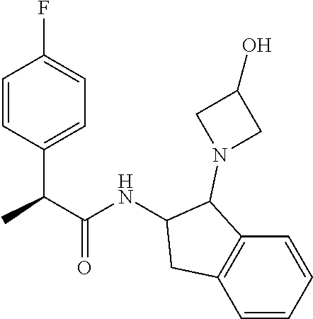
C1=CC(C(C(=O)NC2CC3=C(C2N2CC(O)C2)C=CC=C3)C)=CC=C1F
